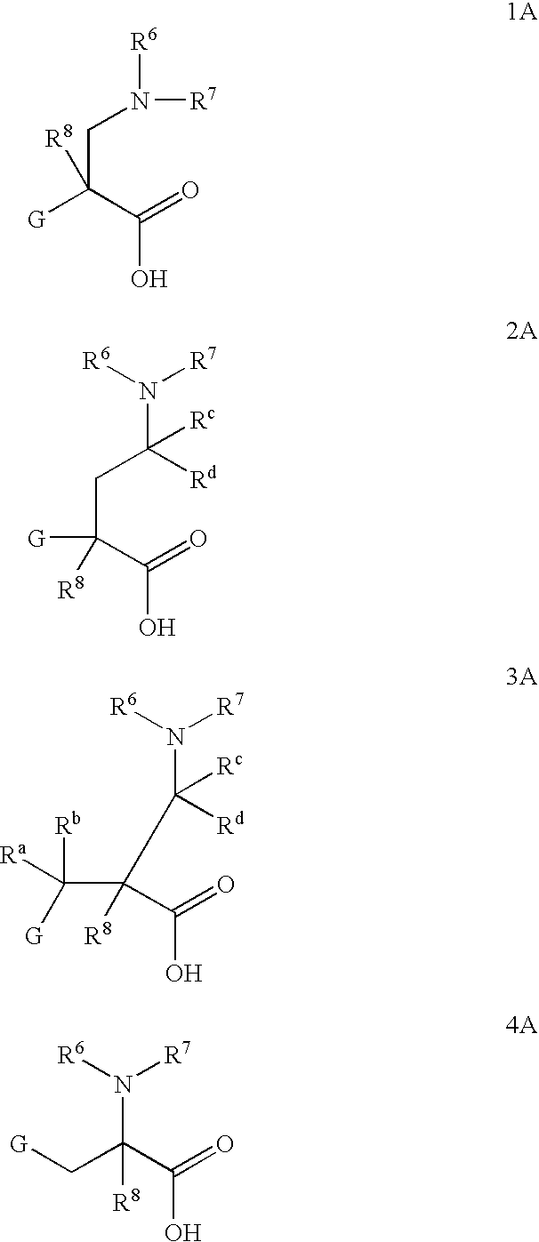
C(C(=O)O)([G])([R8])CN([R6])[R7].C(C(=O)O)([R8])([G])CC(N([R6])[R7])([Rc])[Rd].C(C(=O)O)([R8])(C([Rb])([Ra])[G])C(N([R6])[R7])([Rc])[Rd].C(=O)(O)C([R8])(N([R6])[R7])C[G]
